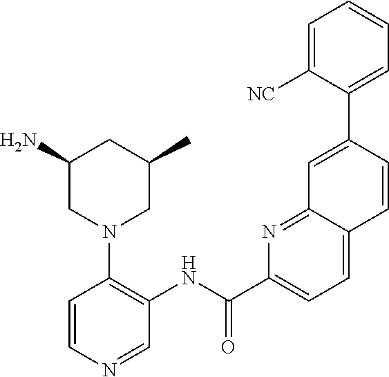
C1=CN=CC(NC(C2=CC=C3C(=N2)C=C(C2=CC=CC=C2[NC])C=C3)=O)=C1N1CC(C)CC(N)C1
